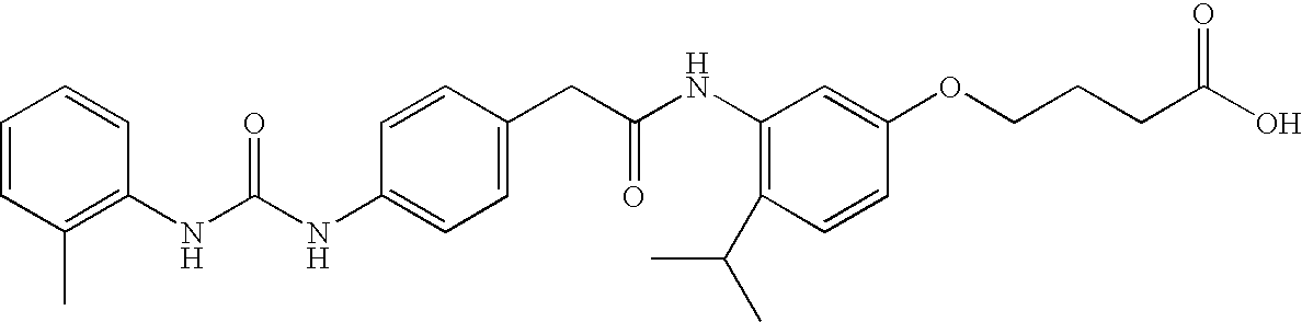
C1=CC(CC(NC2=C(C(C)C)C=CC(OCCCC(O)=O)=C2)=O)=CC=C1NC(NC1=C(C)C=CC=C1)=O
